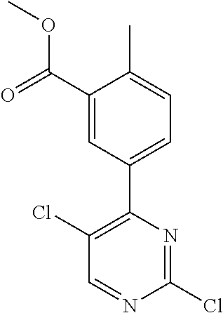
C1(Cl)=C(C2=CC=C(C)C(C(=O)OC)=C2)N=C(Cl)N=C1
